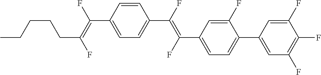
C1=CC(C(=C(F)CCCCC)F)=CC=C1C(=C(C1=CC=C(C2=CC(F)=C(F)C(F)=C2)C(F)=C1)F)F
